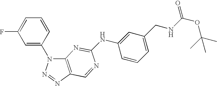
C1=C(N2C3=C(N=N2)C=NC(NC2=CC(CNC(OC(C)(C)C)=O)=CC=C2)=N3)C=CC=C1F
